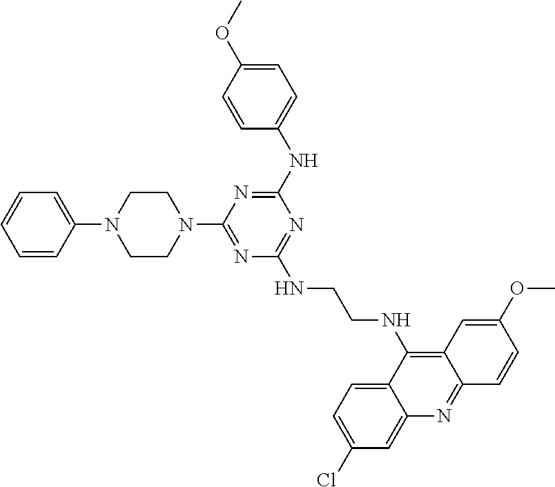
C1(NC2=CC=C(OC)C=C2)=NC(N2CCN(C3=CC=CC=C3)CC2)=NC(NCCNC2=C3C(=NC4=CC(Cl)=CC=C24)C=CC(OC)=C3)=N1
